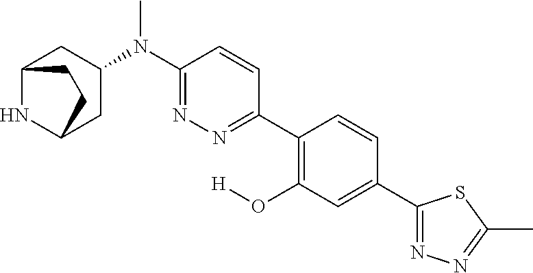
C12NC(CC(N(C3=NN=C(C4=C(O[H])C=C(C5=NN=C(C)S5)C=C4)C=C3)C)C1)CC2
